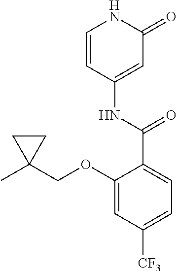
C1=CC(NC(=O)C2=CC=C([CF3])C=C2OCC2(C)CC2)=CC(=O)N1
